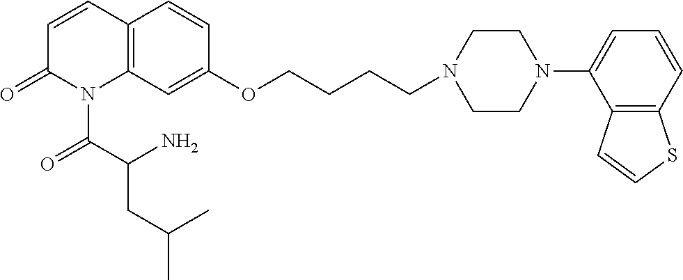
C1=CC2=C(N(C(C(CC(C)C)N)=O)C1=O)C=C(OCCCCN1CCN(C3=CC=CC4=C3C=CS4)CC1)C=C2
